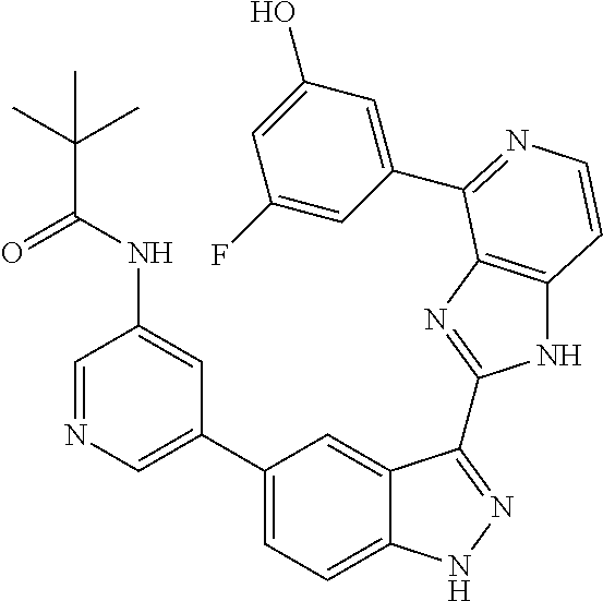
C1(C2=CN=CC(NC(=O)C(C)(C)C)=C2)=CC=C2C(=C1)C(C1=NC3=C(N1)C=CN=C3C1=CC(O)=CC(F)=C1)=NN2
